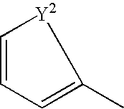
[Y2]1C=CC=C1C
